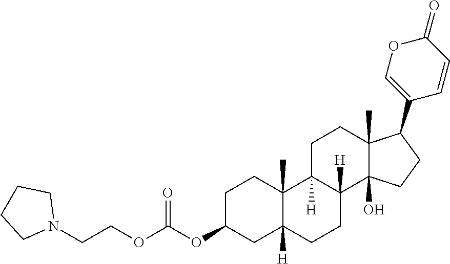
C1C(OC(OCCN2CCCC2)=O)CC2([H])C(C)(C1)C1([H])C([H])(CC2)C2(O)C(C)(CC1)C(C1=COC(=O)C=C1)CC2
